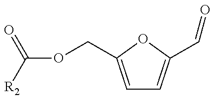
C(OCC1=CC=C(C=O)O1)([R2])=O
